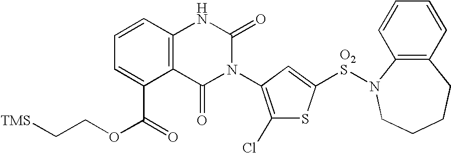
C12=C(C=CC=C1C(OCC[TMS])=O)NC(=O)N(C1=C(Cl)SC([O2S]N3C4=C(CCCC3)C=CC=C4)=C1)C2=O
